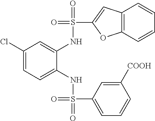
C1(Cl)=CC=C(NS(=O)(=O)C2=CC=CC([COOH])=C2)C(NS(=O)(C2=CC3=C(O2)C=CC=C3)=O)=C1
